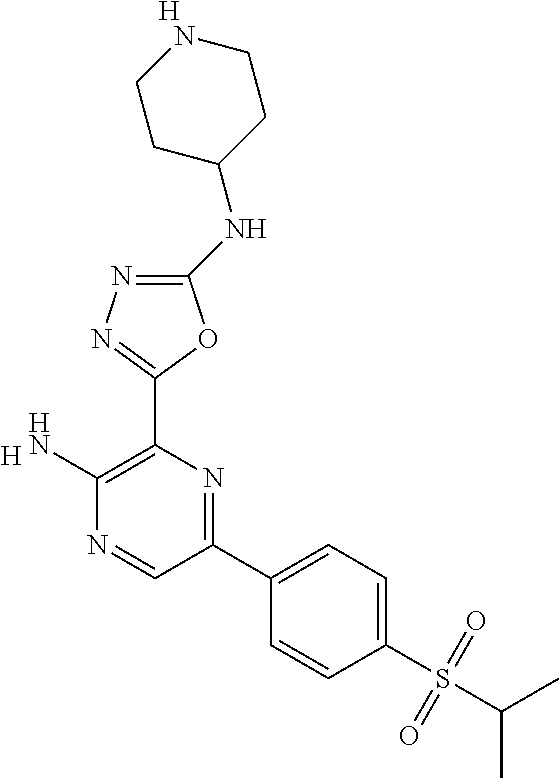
[H].C1(N)=C(C2=NN=C(NC3CCNCC3)O2)N=C(C2=CC=C(S(C(C)C)(=O)=O)C=C2)C=N1.[H]
